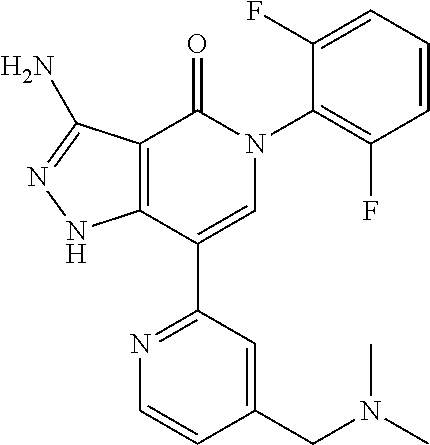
C1=CC=C(F)C(N2C(=O)C3=C(C(C4=NC=CC(CN(C)C)=C4)=C2)NN=C3N)=C1F
